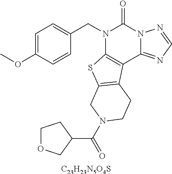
[C23H23N5O4S].C1=C(OC)C=CC(CN2C3=C(C4=NC=NN4C2=O)C2=C(S3)CN(C(=O)C3CCOC3)CC2)=C1
